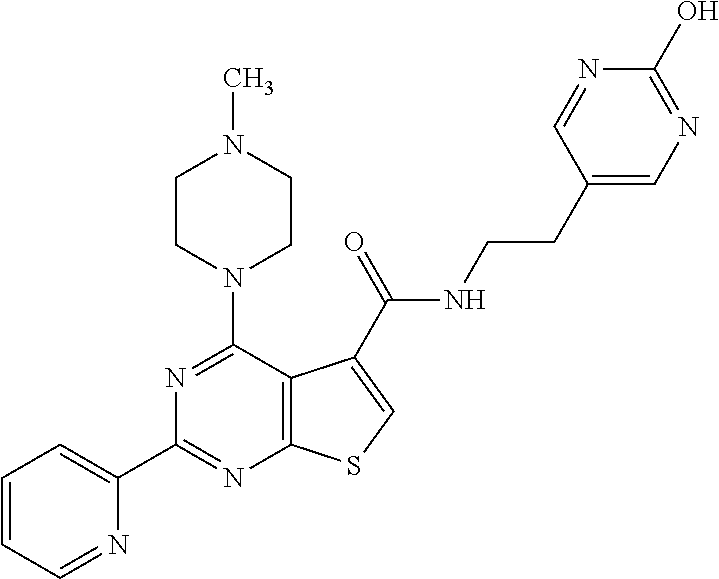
N1=C(C2=CC=CC=N2)N=C(N2CCN(C)CC2)C2=C1SC=C2C(=O)NCCC1=CN=C(O)N=C1
